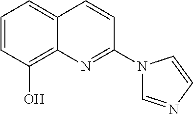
C1=CC(O)=C2C(=C1)C=CC(N1C=NC=C1)=N2
